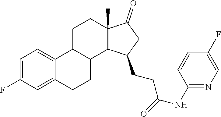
C1=C(F)C=C2C(=C1)C1C(CC2)C2C(C)(CC1)C(=O)CC2CCC(=O)NC1=NC=C(F)C=C1
